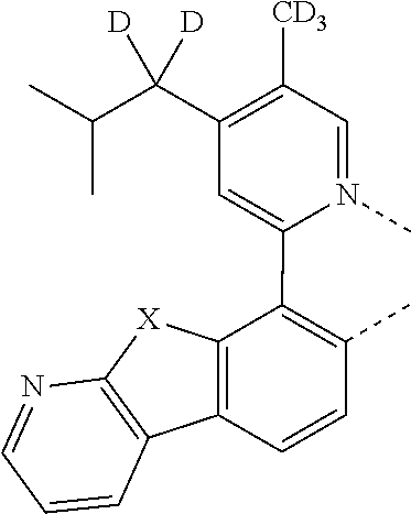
C1=N(C)C(C2=C(C)C=CC3=C2[X]C2=C3C=CC=N2)=CC(C(C(C)C)([D])[D])=C1[CD3]
